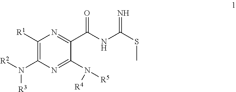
C1([R1])=C(N([R2])[R3])N=C(N([R4])[R5])C(C(NC(SC)=N)=O)=N1
